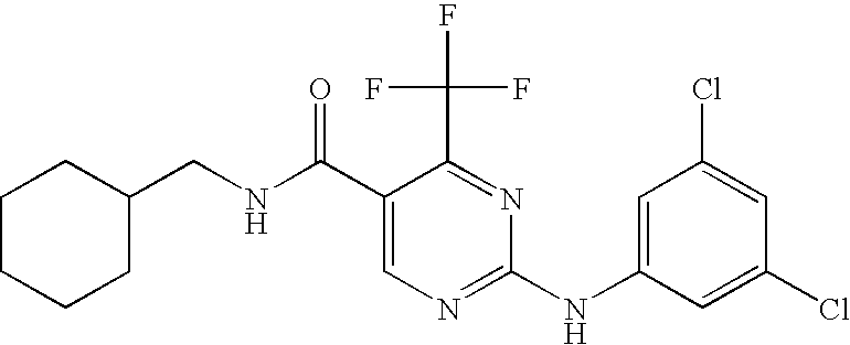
N(C(C1=CN=C(NC2=CC(Cl)=CC(Cl)=C2)N=C1C(F)(F)F)=O)CC1CCCCC1
